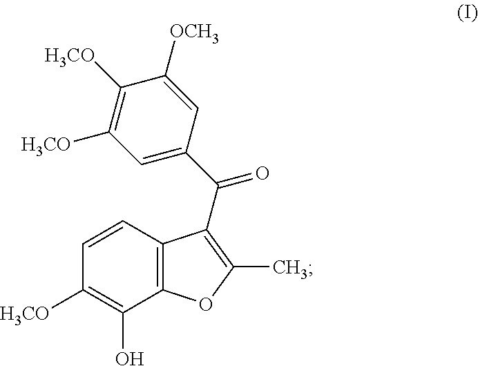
C12=C(C=CC([H3CO])=C1O)C(C(=O)C1=CC([H3CO])=C([H3CO])C([OCH3])=C1)=C(C)O2
